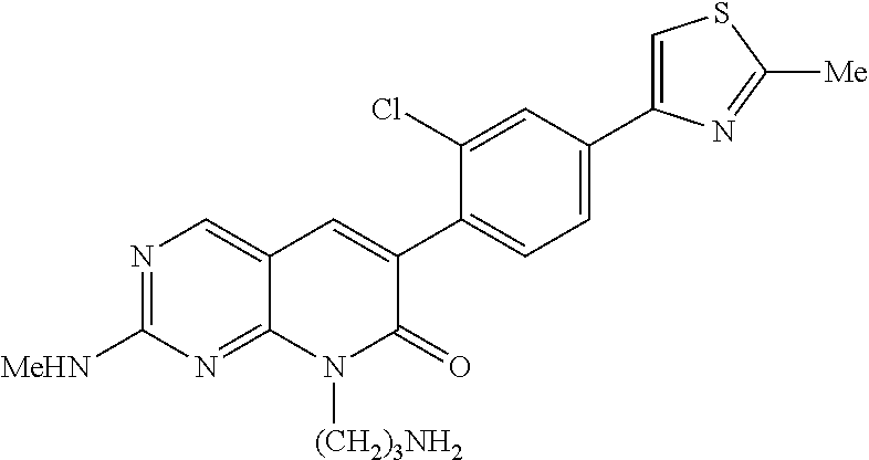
N1=C([MeHN])N=C2C(=C1)C=C(C1=CC=C(C3=CSC([Me])=N3)C=C1Cl)C(=O)N2[(CH2)3NH2]
